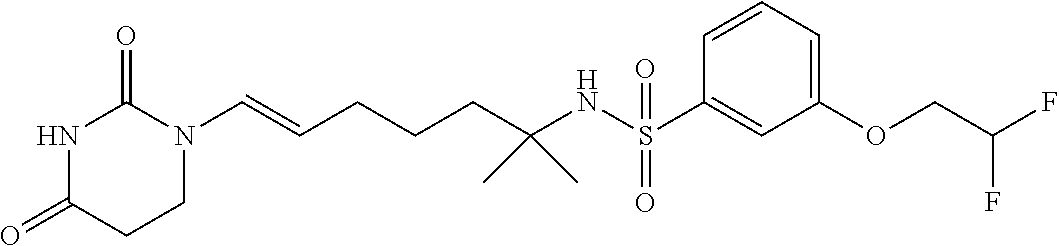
C(CCCC(NS(C1=CC(OCC(F)F)=CC=C1)(=O)=O)(C)C)=CN1C(=O)NC(=O)CC1
